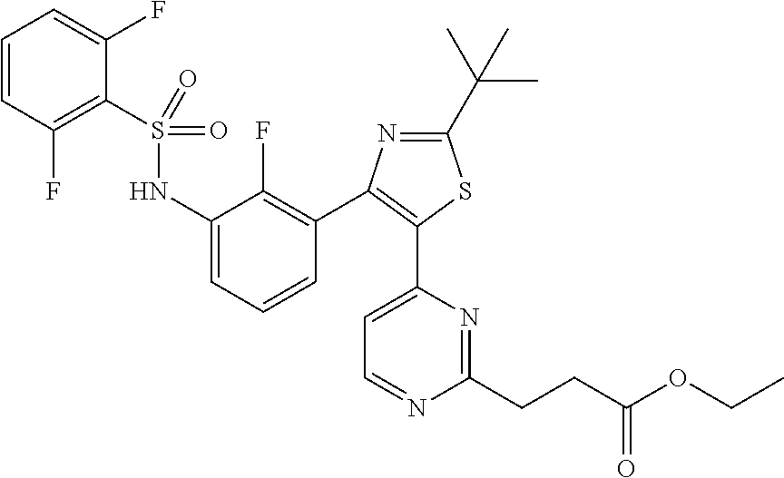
C1=CC(F)=C(S(NC2=CC=CC(C3=C(C4=CC=NC(CCC(OCC)=O)=N4)SC(C(C)(C)C)=N3)=C2F)(=O)=O)C(F)=C1
